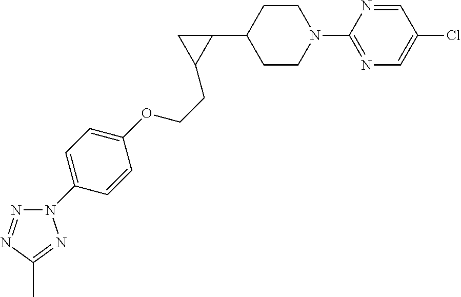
C1CN(C2=NC=C(Cl)C=N2)CCC1C1CC1CCOC1=CC=C(N2N=NC(C)=N2)C=C1
